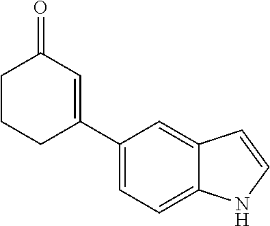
C1CCC(C2=CC=C3C(=C2)C=CN3)=CC1=O
